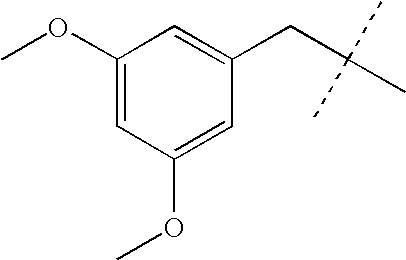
C1(OC)=CC(OC)=CC(CC(C)(C)C)=C1
